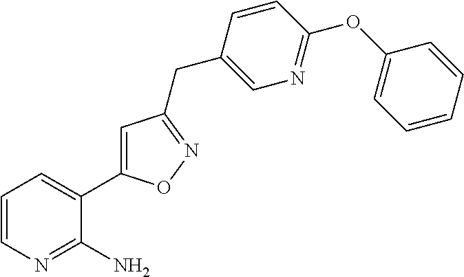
C1=CN=C(N)C(C2=CC(CC3=CN=C(OC4=CC=CC=C4)C=C3)=NO2)=C1
